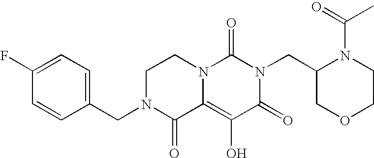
C1(CN2C(=O)C3=C(O)C(=O)N(CC4COCCN4C(C)=O)C(=O)N3CC2)=CC=C(F)C=C1
